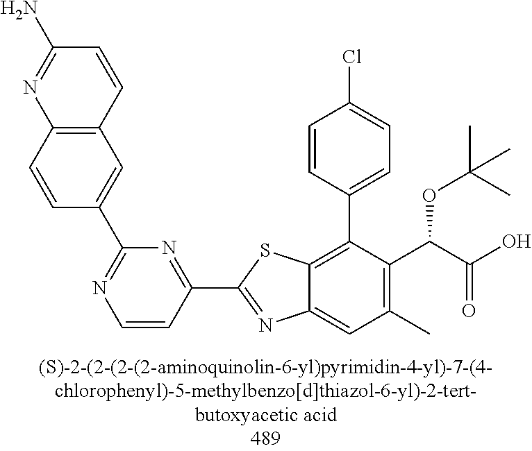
C1(C2=NC3=CC(C)=C(C(C(O)=O)OC(C)(C)C)C(C4=CC=C(Cl)C=C4)=C3S2)=NC(C2=CC3=C(C=C2)N=C(N)C=C3)=NC=C1
